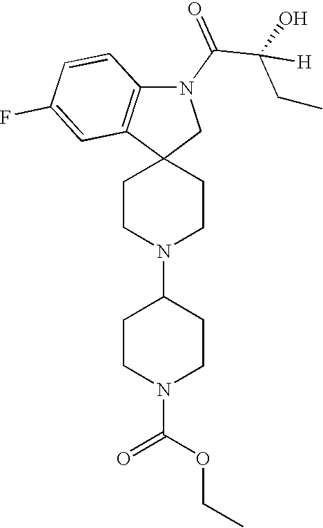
C1CN(C2CCN(C(=O)OCC)CC2)CCC12CN(C(C(O)(CC)[H])=O)C1=C2C=C(F)C=C1
